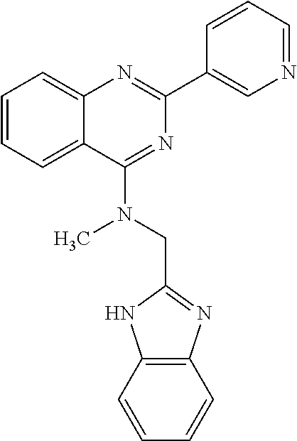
C1=CC=C2C(=C1)N=C(C1=CN=CC=C1)N=C2N(CC1=NC2=C(N1)C=CC=C2)C
